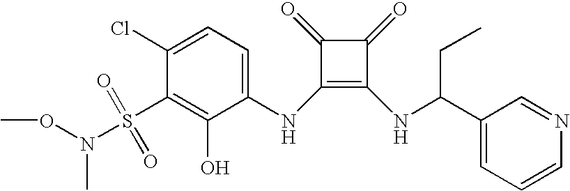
C1(Cl)=CC=C(NC2=C(NC(C3=CC=CN=C3)CC)C(=O)C2=O)C(O)=C1S(N(OC)C)(=O)=O
